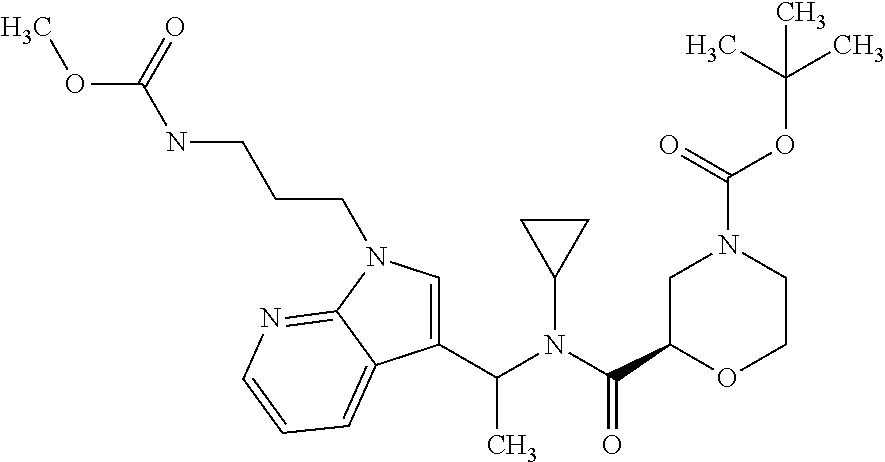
C1(C(N(C(C2OCCN(C(OC(C)(C)C)=O)C2)=O)C2CC2)C)=CN(CCCNC(OC)=O)C2=NC=CC=C12
